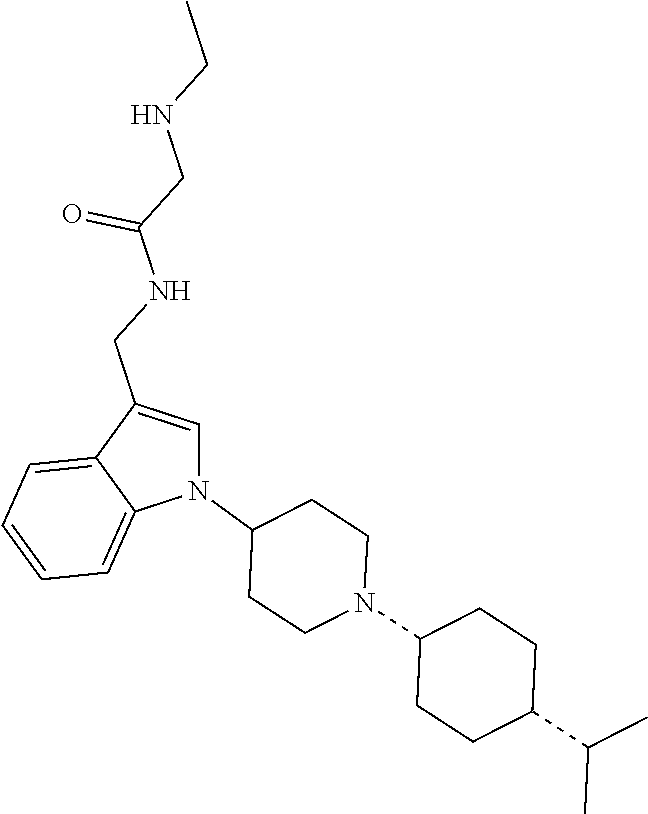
N1(C2CCN(C3CCC(C(C)C)CC3)CC2)C=C(CNC(CNCC)=O)C2=CC=CC=C12
